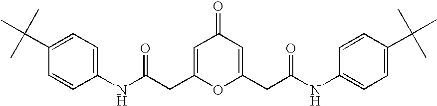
C1=C(CC(NC2=CC=C(C(C)(C)C)C=C2)=O)OC(CC(NC2=CC=C(C(C)(C)C)C=C2)=O)=CC1=O
